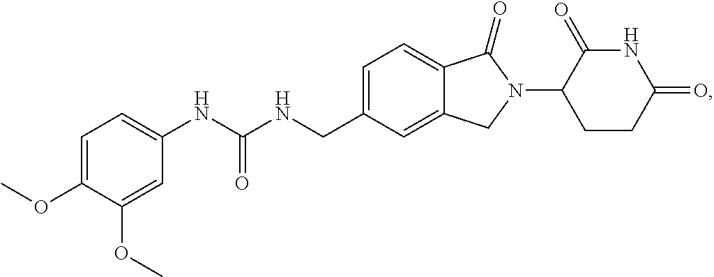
C1=C(CNC(NC2=CC=C(OC)C(OC)=C2)=O)C=C2C(=C1)C(=O)N(C1CCC(=O)NC1=O)C2
